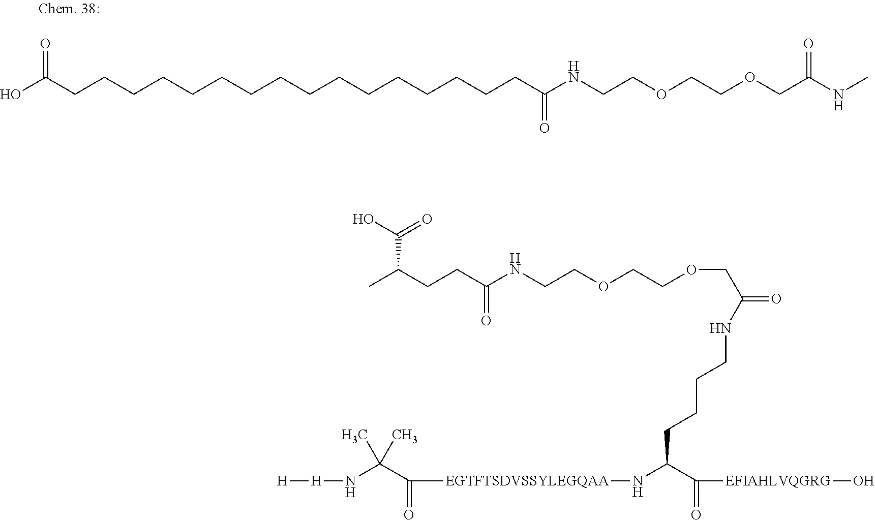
OC(CCCCCCCCCCCCCCCCC(NCCOCCOCC(NC)=O)=O)=O.N(CCCCC(C([EFIAHLVQGRG]O)=O)N[EGTFTSDVSSYLEGQAA]C(C(N[H][H])(C)C)=O)C(COCCOCCNC(CCC(C)C(=O)O)=O)=O
